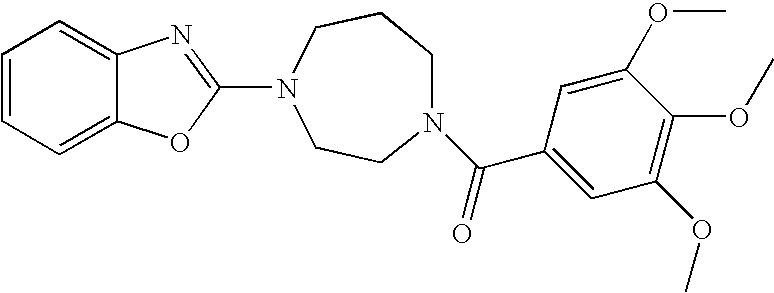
C1=CC=C2C(=C1)N=C(N1CCCN(C(C3=CC(OC)=C(OC)C(OC)=C3)=O)CC1)O2
